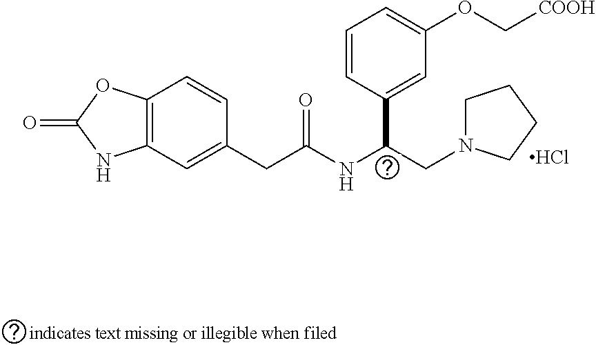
C12=C(C=C(CC(NC(CN3CCCC3)C3=CC(OC[COOH])=CC=C3)=O)C=C1)NC(=O)O2.Cl
